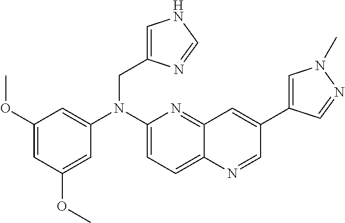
C1=C(OC)C=C(OC)C=C1N(C1=CC=C2C(=N1)C=C(C1=CN(C)N=C1)C=N2)CC1=CNC=N1
